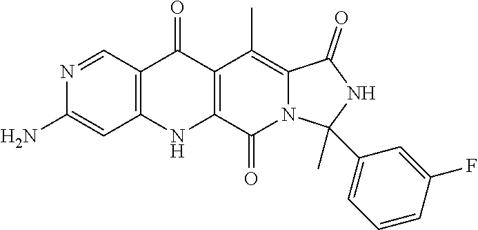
N1=CC2=C(C=C1N)NC1=C(C2=O)C(C)=C2N(C1=O)C(C)(C1=CC=CC(F)=C1)NC2=O
